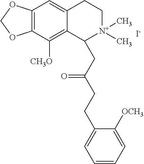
[I-].C12=C(C([CH3O])=C3C(=C1)CC[N+](C)(C)C3CC(CCC1=CC=CC=C1[OCH3])=O)OCO2
